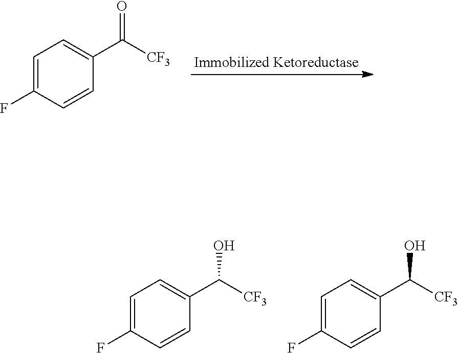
C1=C(F)C=CC(C([CF3])O)=C1.C1=C(F)C=CC(C([CF3])O)=C1.C1=C(F)C=CC(C([CF3])=O)=C1
